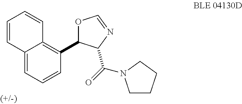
C12=CC=CC(C3OC=NC3C(=O)N3CCCC3)=C1C=CC=C2
